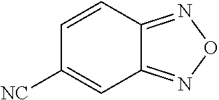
C1=CC2=NON=C2C=C1[NC]
